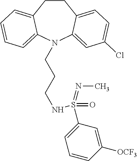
C1CC2=CC=C(Cl)C=C2N(CCCNS(C2=CC=CC([OCF3])=C2)(=O)=NC)C2=CC=CC=C12
